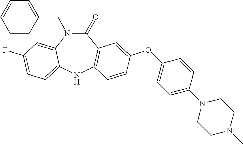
C1(CN2C(=O)C3=C(NC4=CC=C(F)C=C24)C=CC(OC2=CC=C(N4CCN(C)CC4)C=C2)=C3)=CC=CC=C1
